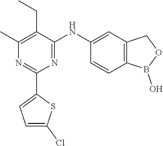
C1(C)=C(CC)C(NC2=CC3=C(C=C2)B(O)OC3)=NC(C2=CC=C(Cl)S2)=N1
